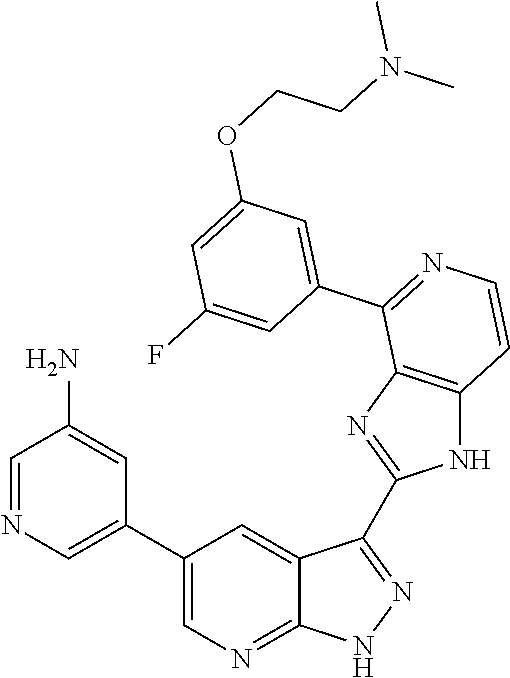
C1=NC=C(C2=CN=C3C(=C2)C(C2=NC4=C(N2)C=CN=C4C2=CC(OCCN(C)C)=CC(F)=C2)=N[N H]3)C=C1N
